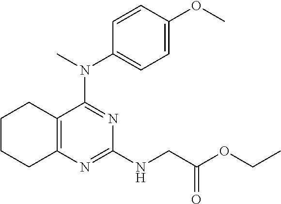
C12=C(N=C(NCC(OCC)=O)N=C1N(C)C1=CC=C(OC)C=C1)CCCC2
